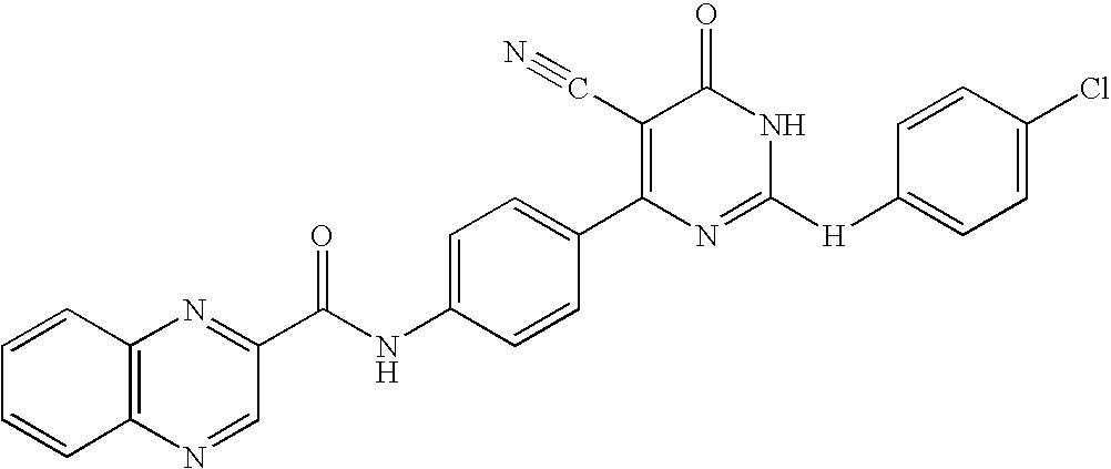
C1=CC(C2=C(C#N)C(=O)NC([H]C3=CC=C(Cl)C=C3)=N2)=CC=C1NC(C1=NC2=C(N=C1)C=CC=C2)=O
